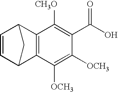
C1=CC2C3=C(C1C2)C([OCH3])=C([OCH3])C(C(O)=O)=C3[CH3O]
